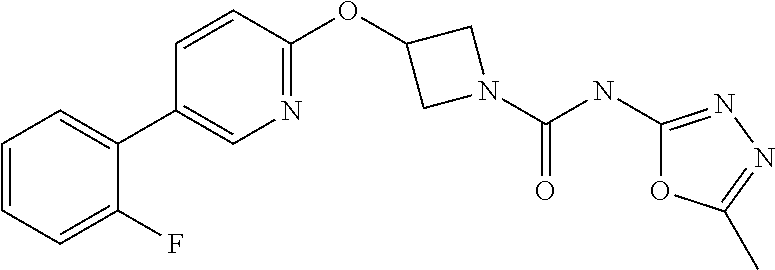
C1=CC=C(F)C(C2=CN=C(OC3CN(C(=O)NC4=NN=C(C)O4)C3)C=C2)=C1
